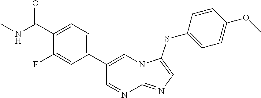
C1(C2=CC=C(C(NC)=O)C(F)=C2)=CN2C(=NC=C2SC2=CC=C(OC)C=C2)N=C1
